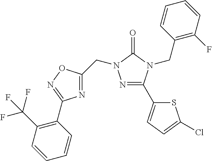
N1=C(C2=CC=C(Cl)S2)N(CC2=C(F)C=CC=C2)C(=O)N1CC1=NC(C2=C(C(F)(F)F)C=CC=C2)=NO1
